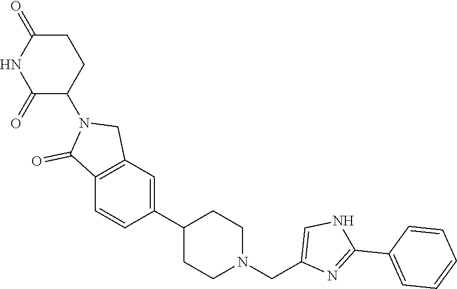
C1(C2=CC3=C(C=C2)C(=O)N(C2CCC(=O)NC2=O)C3)CCN(CC2=CNC(C3=CC=CC=C3)=N2)CC1
